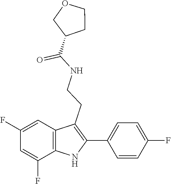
C1OCCC1C(NCCC1=C(C2=CC=C(F)C=C2)NC2=C1C=C(F)C=C2F)=O
